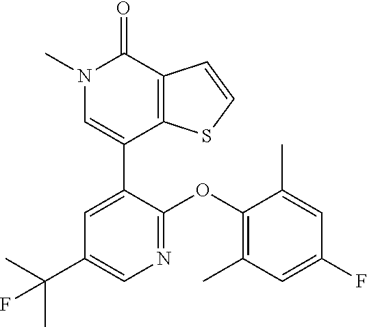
C1=CSC2=C1C(=O)N(C)C=C2C1=CC(C(C)(C)F)=CN=C1OC1=C(C)C=C(F)C=C1C
